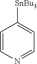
C1=CN=CC=C1[SnBu3]
